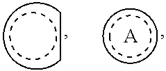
[A].cc
